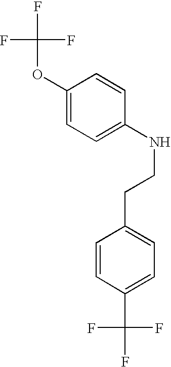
C1(OC(F)(F)F)=CC=C(NCCC2=CC=C(C(F)(F)F)C=C2)C=C1
